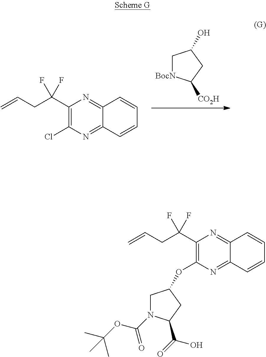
[BocN]1CC(O)CC1[CO2H].ClC1=C(C(CC=C)(F)F)N=C2C(=N1)C=CC=C2.O(C1=C(C(CC=C)(F)F)N=C2C(=N1)C=CC=C2)C1CN(C(OC(C)(C)C)=O)C(C(O)=O)C1
